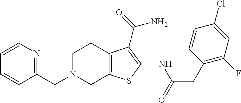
C1(CN2CC3=C(CC2)C(C(=O)N)=C(NC(CC2=C(F)C=C(Cl)C=C2)=O)S3)=NC=CC=C1
